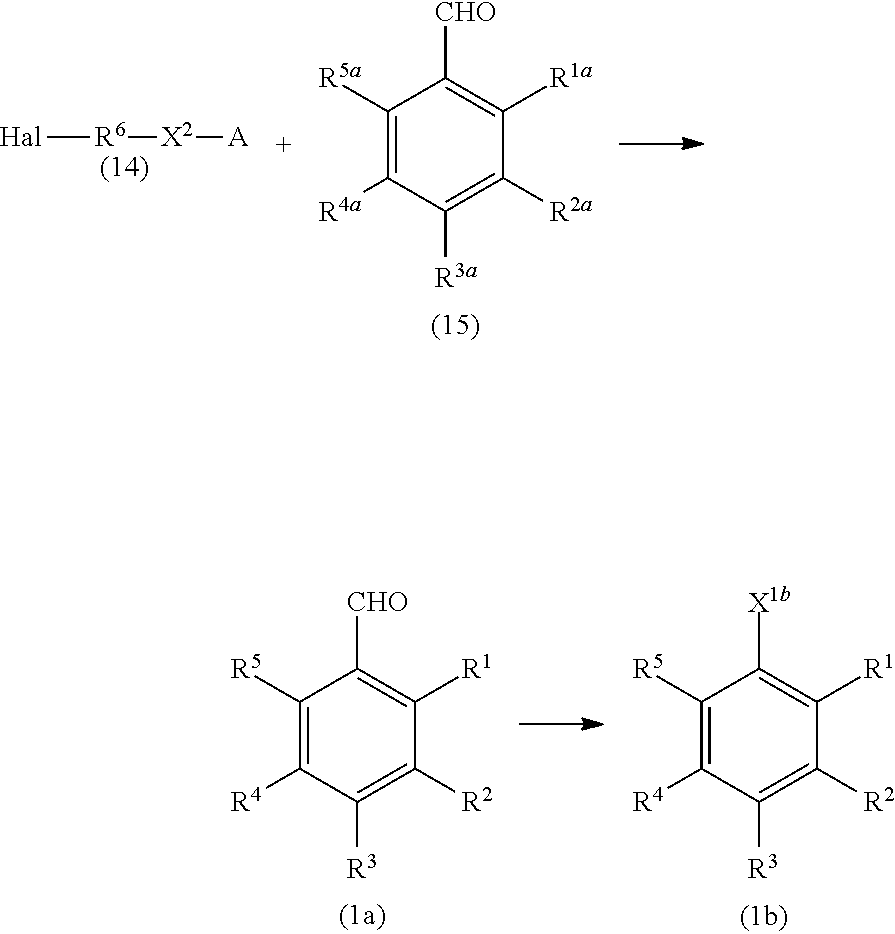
[Hal][R6][X2][A].C1([R5a])=C([R4a])C([R3a])=C([R2a])C([R1a])=C1[CHO].C1([R5])=C([R4])C([R3])=C([R2])C([R1])=C1[CHO].C1([R5])=C([R4])C([R3])=C([R2])C([R1])=C1[X1b]
